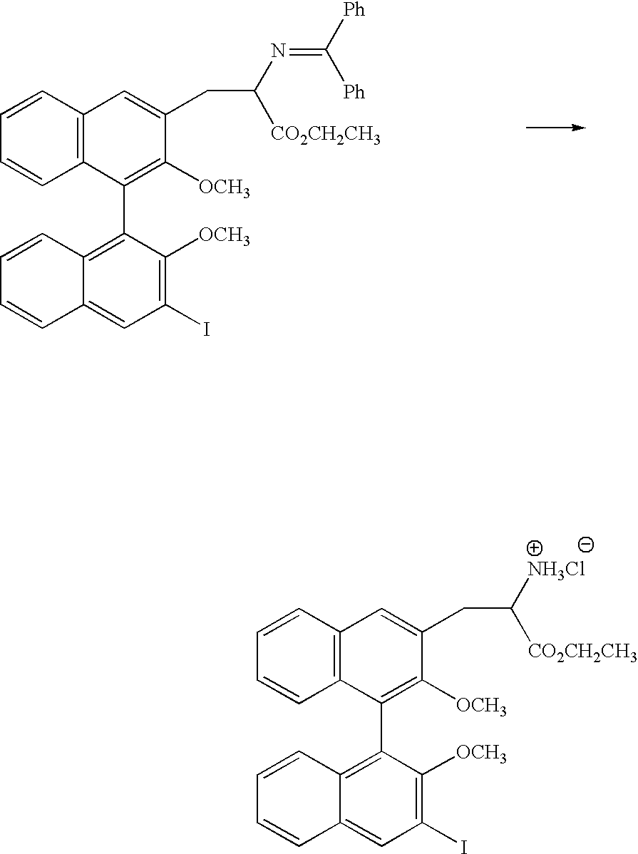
C1=CC2=C(C=C1)C(C1=C3C(=CC(I)=C1[OCH3])C=CC=C3)=C([OCH3])C(CC(N=C([Ph])[Ph])[CO2CH2CH3])=C2.C1=CC2=C(C=C1)C(C1=C3C(=CC(I)=C1[OCH3])C=CC=C3)=C([OCH3])C(CC([NH3Cl])[CO2CH2CH3])=C2
